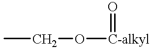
CCO[C-alkyl]=O
